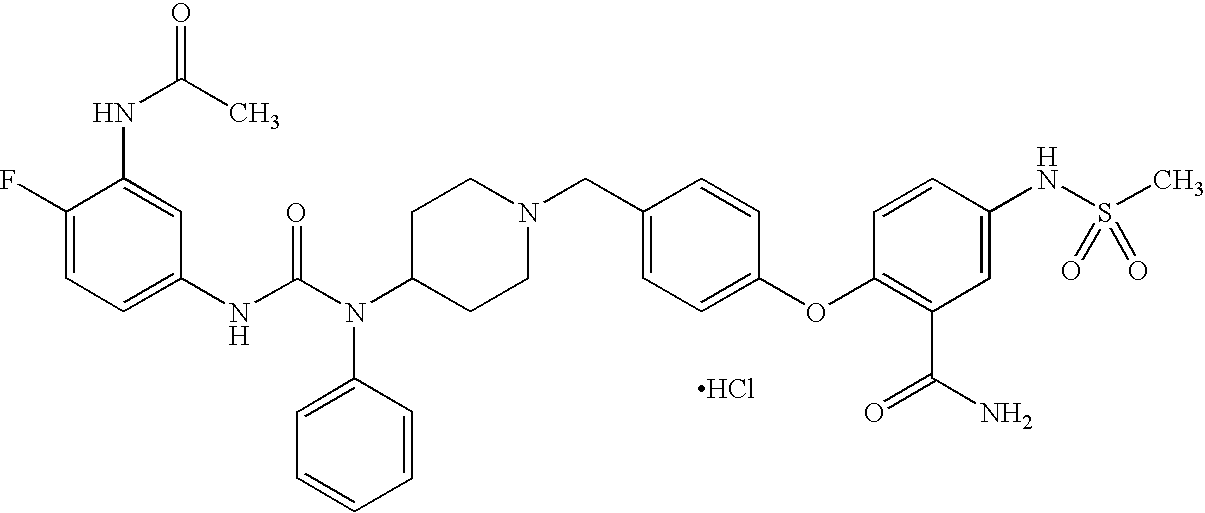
Cl.C1(NC(N(C2CCN(CC3=CC=C(OC4=C(C(N)=O)C=C(NS(C)(=O)=O)C=C4)C=C3)CC2)C2=CC=CC=C2)=O)=CC=C(F)C(NC(C)=O)=C1
